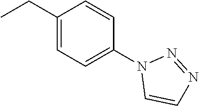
CCC1=CC=C(N2C=CN=N2)C=C1
